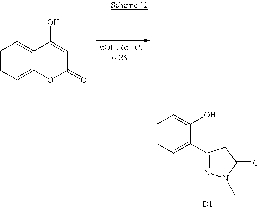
C1=CC=C(C2=NN(C)C(=O)C2)C(O)=C1.[D1].C1=CC=C2C(=C1)C(O)=CC(=O)O2
